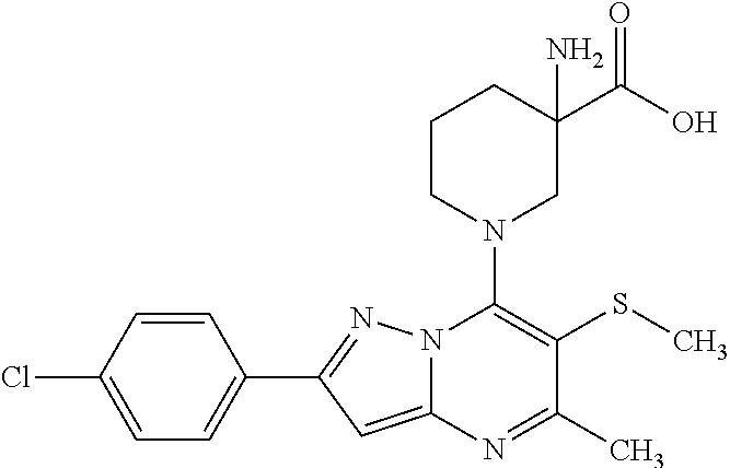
C1=CC(Cl)=CC=C1C1=NN2C(=C1)N=C(C)C(SC)=C2N1CC(C(O)=O)(N)CCC1
